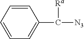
C1=CC=CC=C1C([Ra])[N3]
